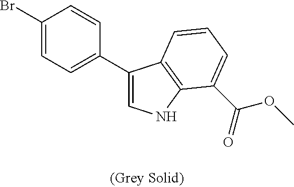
BrC1=CC=C(C2=CNC3=C2C=CC=C3C(OC)=O)C=C1
